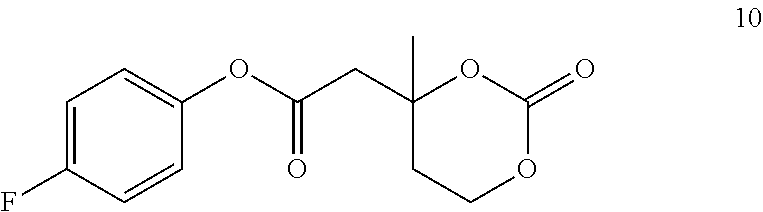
O(C(CC1(C)CCOC(=O)O1)=O)C1=CC=C(F)C=C1
